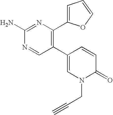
C1(N)=NC(C2=CC=CO2)=C(C2=CN(CC#C)C(=O)C=C2)C=N1
